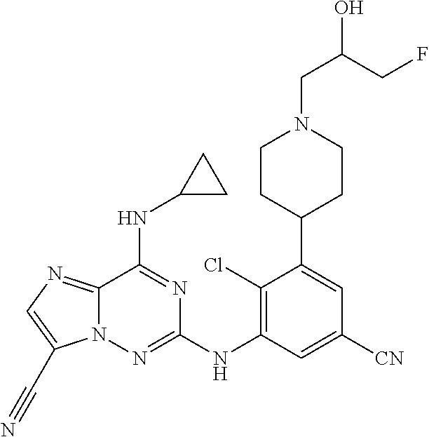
C1(Cl)=C(NC2=NN3C(=NC=C3C#N)C(NC3CC3)=N2)C=C([CN])C=C1C1CCN(CC(O)CF)CC1
